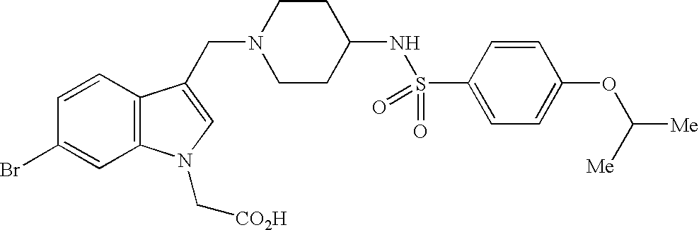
C(C1=CN(C[CO2H])C2=C1C=CC(Br)=C2)N1CCC(NS(C2=CC=C(OC([Me])[Me])C=C2)(=O)=O)CC1
